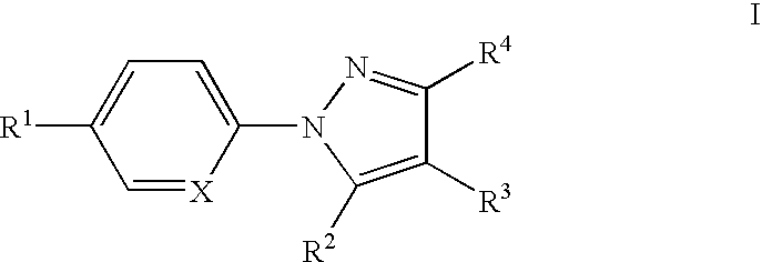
C1([R1])=CC=C(N2N=C([R4])C([R3])=C2[R2])[X]=C1
